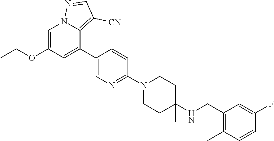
C1=C(OCC)C=C(C2=CN=C(N3CCC(NCC4=C(C)C=CC(F)=C4)(C)CC3)C=C2)C2=C([CN])C=NN12
